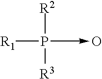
P([R2])([R3])(->O)[R1]
